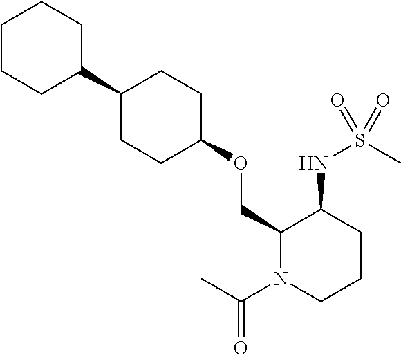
C1(C2CCC(OCC3N(C(C)=O)CCCC3NS(C)(=O)=O)CC2)CCCCC1
